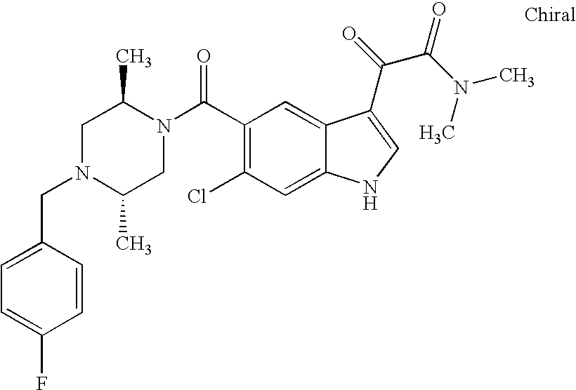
C(N1C(C)CN(C(=O)C2=C(Cl)C=C3C(=C2)C(C(=O)C(N(C)C)=O)=CN3)C(C)C1)C1=CC=C(F)C=C1
